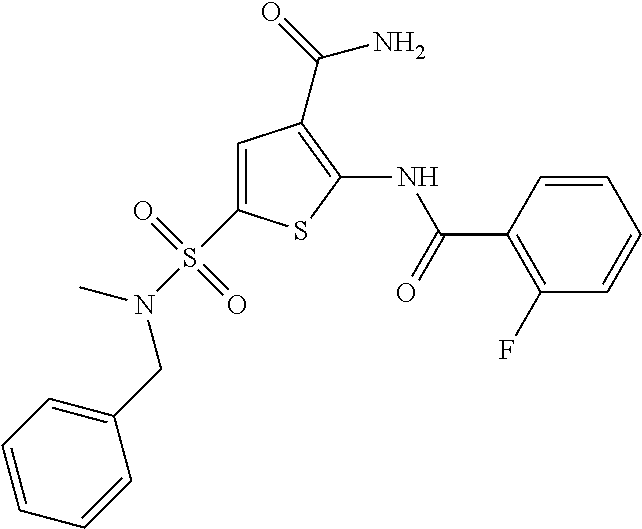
C1=C(S(N(C)CC2=CC=CC=C2)(=O)=O)SC(NC(=O)C2=C(F)C=CC=C2)=C1C(=O)N
